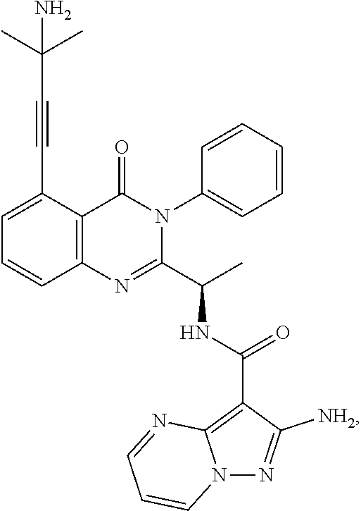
C1=C(C#CC(C)(C)N)C2=C(C=C1)N=C(C(C)NC(C1=C3N(N=C1[NH2])C=CC=N3)=O)N(C1=CC=CC=C1)C2=O
